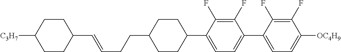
C1(C=CCCC2CCC(C3=CC=C(C4=CC=C([OC4H9])C(F)=C4F)C(F)=C3F)CC2)CCC([C3H7])CC1
